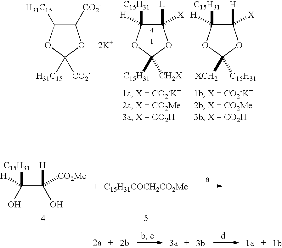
C1([CO2-])C([H31C15])OC([H31C15])([CO2-])O1.[2K+].C1([H])([X])C([C15H31])([H])OC([C15H31])([CH2X])O1.C1([H])([X])C([C15H31])([H])OC([XCH2])([C15H31])O1.C(C([C15H31])([H])O)([H])([CO2Me])O.[C15H31COCH2CO2Me]
